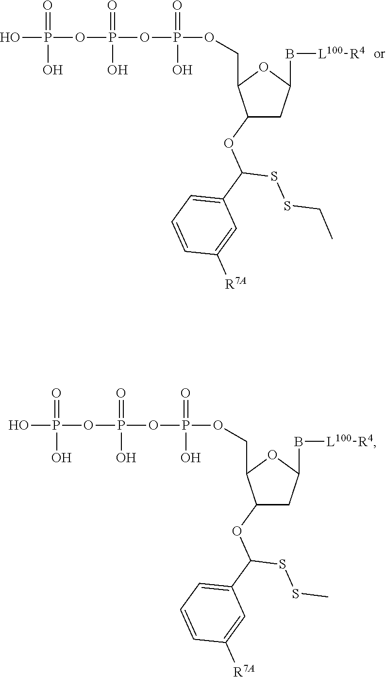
OP(OP(OP(=O)(O)OCC1C(OC(C2=CC=CC([R7A])=C2)SSC)CC(B[L100][R4])O1)(=O)O)(=O)O.OP(OP(OP(=O)(O)OCC1C(OC(C2=CC=CC([R7A])=C2)SSCC)CC(B[L100][R4])O1)(=O)O)(=O)O
